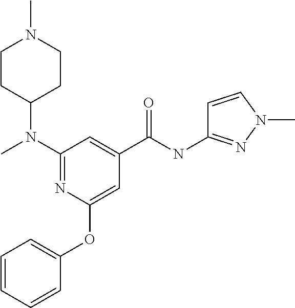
CN(C1=NC(OC2=CC=CC=C2)=CC(C(NC2=NN(C)C=C2)=O)=C1)C1CCN(C)CC1
